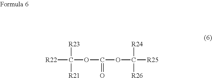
[R22]C(OC(OC([R25])([R24])[R26])=O)([R23])[R21]
